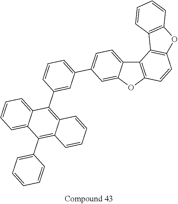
C12=C(OC3=CC(C4=CC=CC(C5=C6C(=C(C7=CC=CC=C7)C7=CC=CC=C57)C=CC=C6)=C4)=CC=C13)C=CC1=C2C2=C(O1)C=CC=C2
